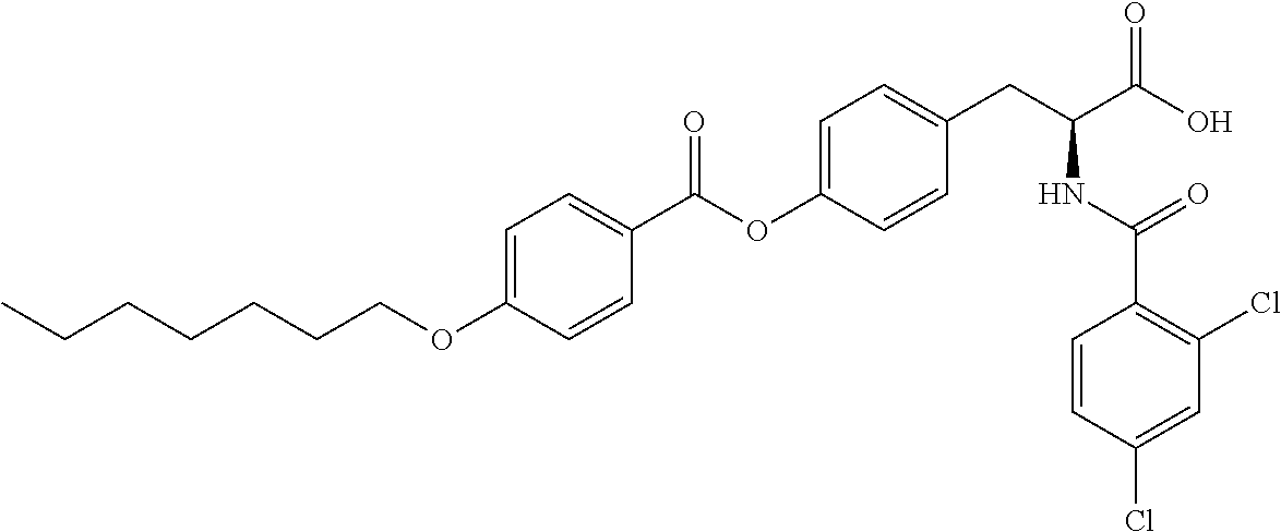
C1=C(OCCCCCCC)C=CC(C(OC2=CC=C(CC(C(O)=O)NC(C3=C(Cl)C=C(Cl)C=C3)=O)C=C2)=O)=C1
